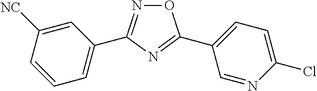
O1N=C(C2=CC=CC([NC])=C2)N=C1C1=CC=C(Cl)N=C1
